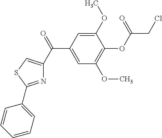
C1=C(C(=O)C2=CSC(C3=CC=CC=C3)=N2)C=C(OC)C(OC(CCl)=O)=C1OC
